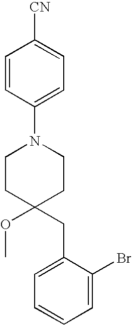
C1=CC(N2CCC(OC)(CC3=CC=CC=C3Br)CC2)=CC=C1[CN]
